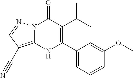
N12C(=C(C#N)C=N1)NC(C1=CC=CC(OC)=C1)=C(C(C)C)C2=O
